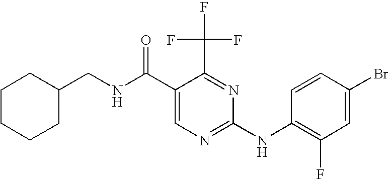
C1(CNC(C2=CN=C(NC3=C(F)C=C(Br)C=C3)N=C2C(F)(F)F)=O)CCCCC1
